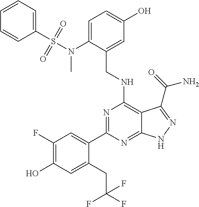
C1(C2=CC(F)=C(O)C=C2CC(F)(F)F)=NC(NCC2=CC(O)=CC=C2N(C)S(=O)(C2=CC=CC=C2)=O)=C2C(=N1)NN=C2C(N)=O
